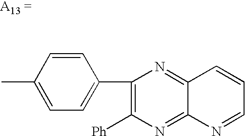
CC1=CC=C(C2=C([Ph])N=C3C(=N2)C=CC=N3)C=C1
